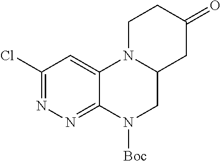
C1(Cl)=NN=C2C(=C1)N1C(CN2[Boc])CC(=O)CC1
